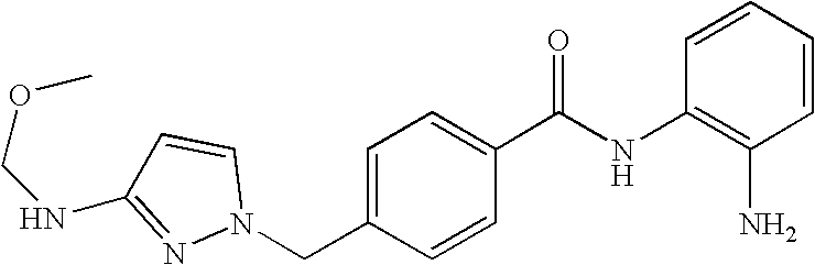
C(C1=CC=C(C(NC2=C(N)C=CC=C2)=O)C=C1)N1N=C(NCOC)C=C1
